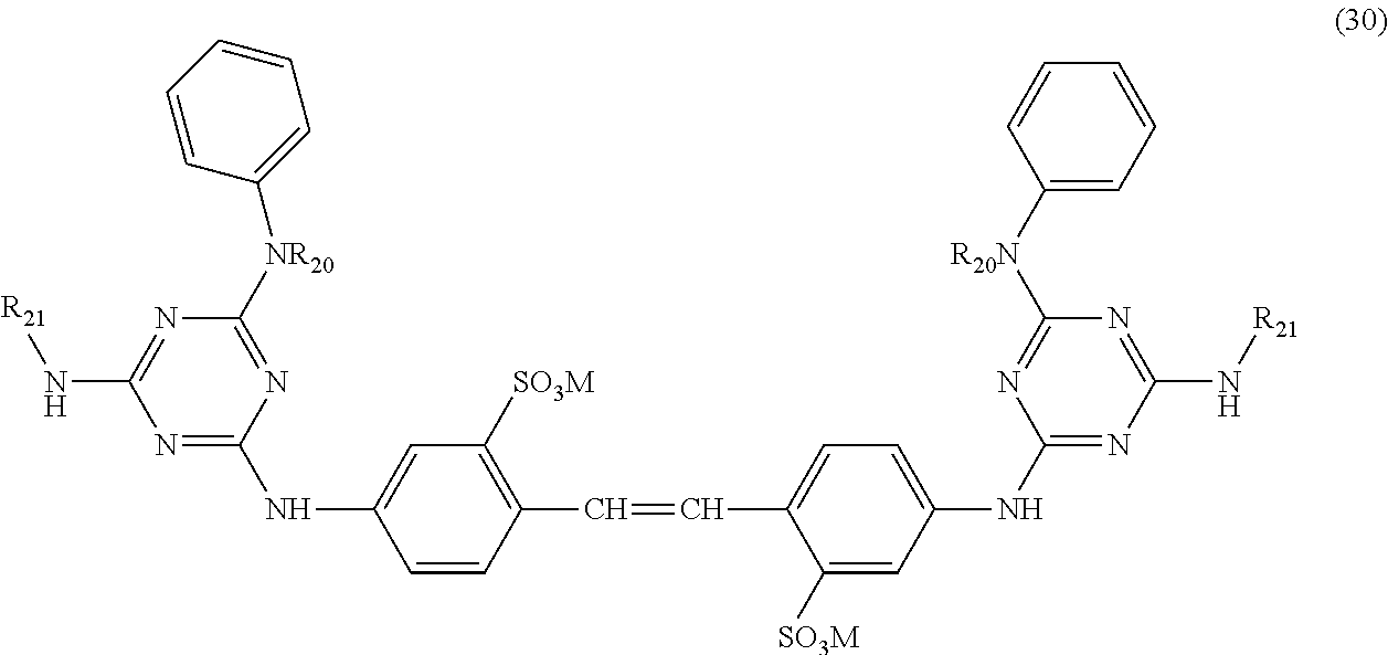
N1=C(NC2=CC([SO3M])=C(C=CC3=CC=C(NC4=NC(N[R21])=NC([R20N]C5=CC=CC=C5)=N4)C=C3[SO3M])C=C2)N=C([NR20]C2=CC=CC=C2)N=C1N[R21]
